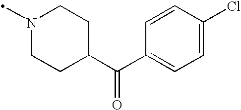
N1(C)CCC(C(C2=CC=C(Cl)C=C2)=O)CC1
